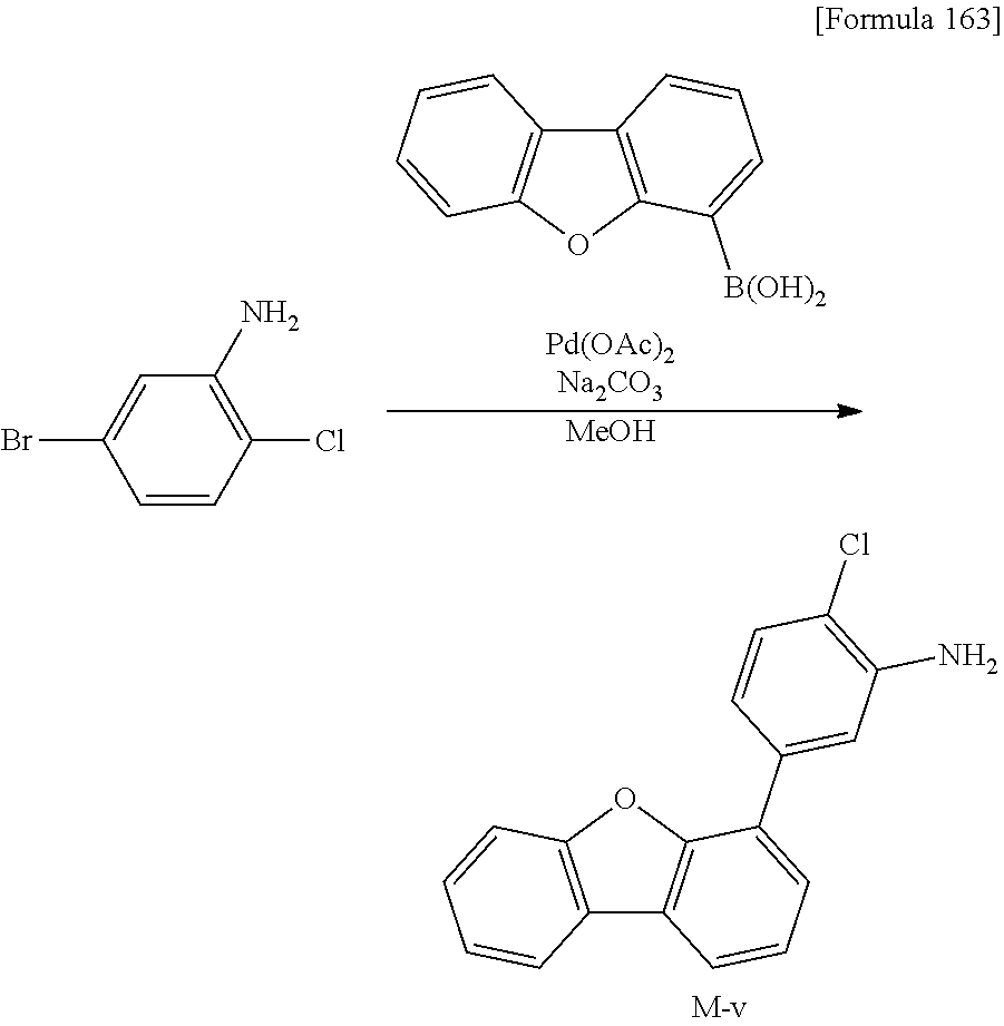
C12=C(OC3=C1C=CC=C3)C(C1=CC(N)=C(Cl)C=C1)=CC=C2.C12=C(OC3=C1C=CC=C3)C([B(OH)2])=CC=C2.[MeOH].C1(Cl)=C(N)C=C(Br)C=C1
